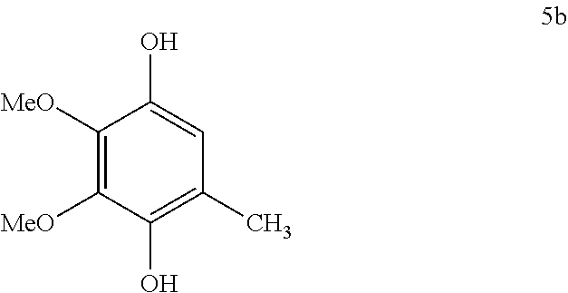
C1([MeO])=C([MeO])C(O)=C(C)C=C1O
